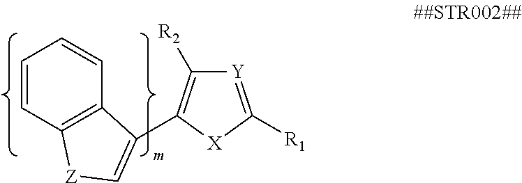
C1=CC2=C(C=C1)C(C1=C([R2])[Y]=C([R1])[X]1)=C[Z]2
